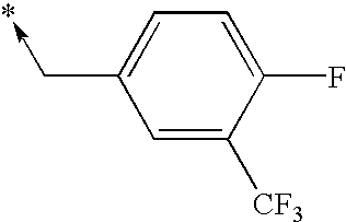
C1=C([CF3])C(F)=CC=C1C->*
